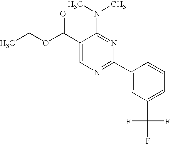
C1(C(OCC)=O)=CN=C(C2=CC(C(F)(F)F)=CC=C2)N=C1N(C)C
